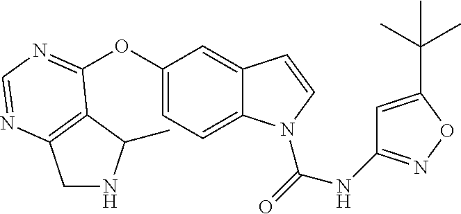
C1(OC2=NC=NC3=C2C(C)NC3)=CC=C2C(=C1)C=CN2C(NC1=NOC(C(C)(C)C)=C1)=O
